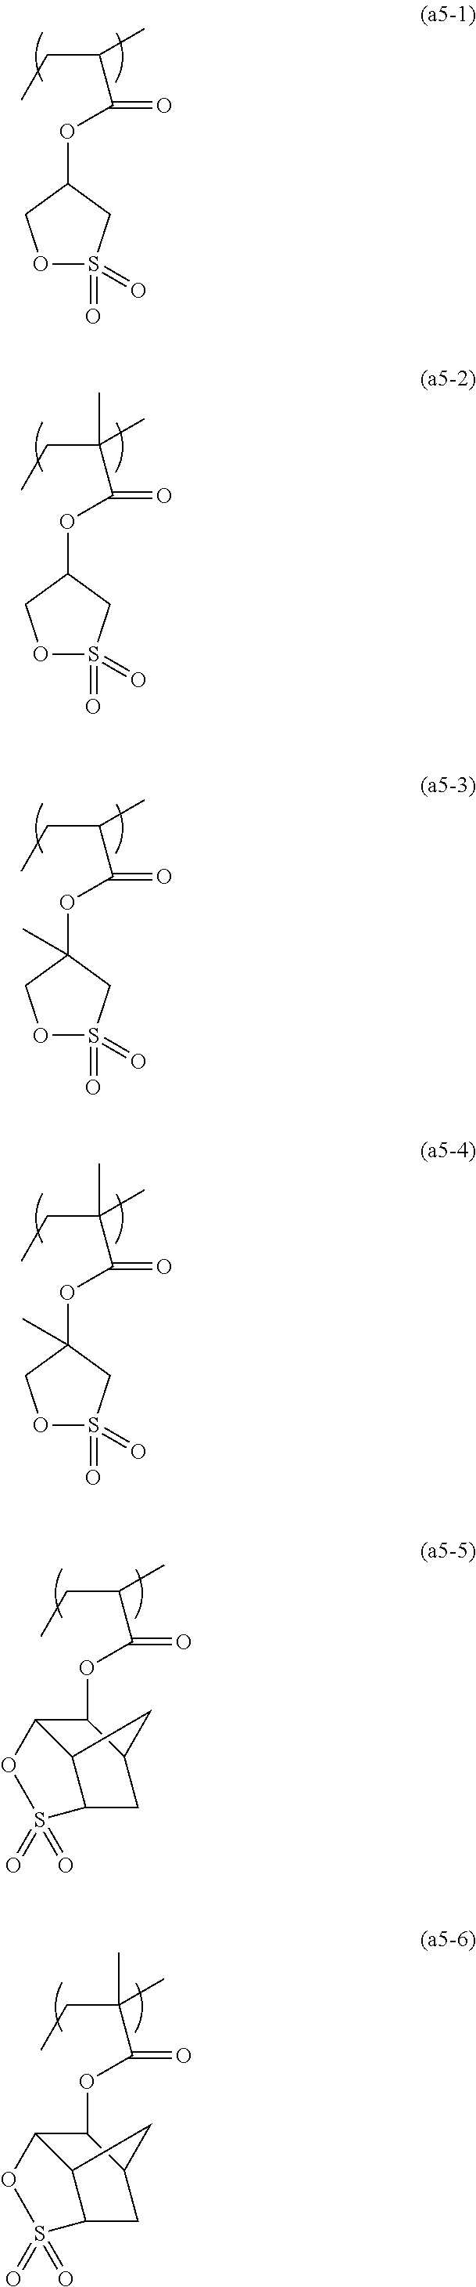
O1S(=O)(=O)CC(OC(=O)C(CC)C)C1.O1S(=O)(=O)CC(OC(=O)C(CC)(C)C)C1.O1S(=O)(=O)CC(OC(=O)C(CC)C)(C)C1.O1S(=O)(=O)CC(OC(=O)C(CC)(C)C)(C)C1.O(C(=O)C(CC)C)C1C2C3C(CC1C3)S(=O)(=O)O2.O(C(=O)C(CC)(C)C)C1C2C3C(CC1C3)S(=O)(=O)O2
